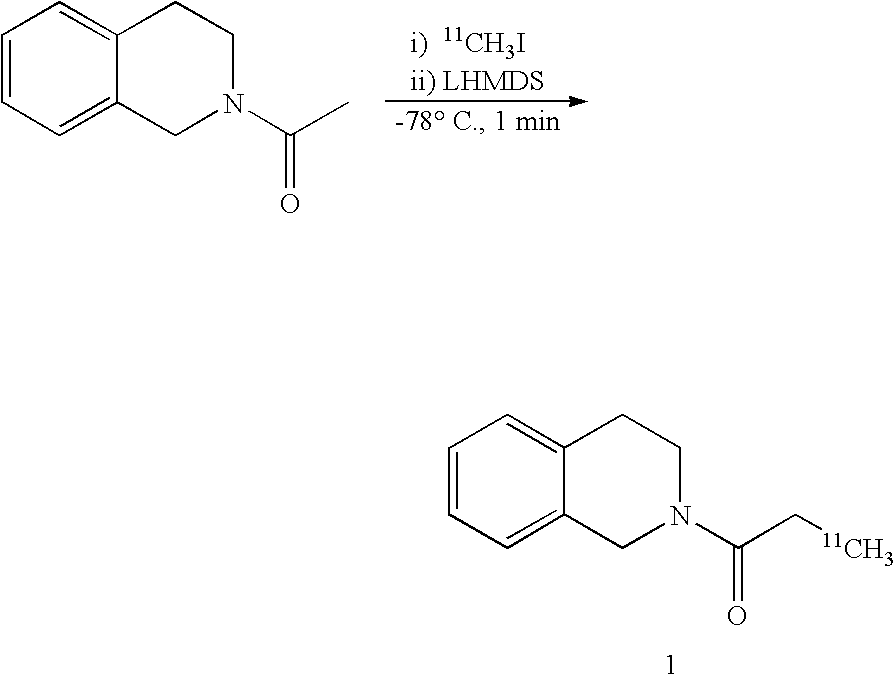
C1=CC=C2C(=C1)CCN(C(C[11CH3])=O)C2.C1=CC=C2C(=C1)CCN(C(C)=O)C2
